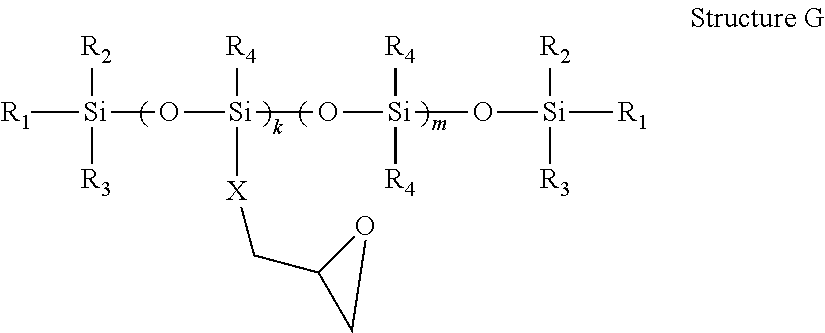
[R1][Si](O[Si]([R4])([X]CC1OC1)O[Si]([R4])([R4])O[Si]([R2])([R3])[R1])([R2])[R3]
